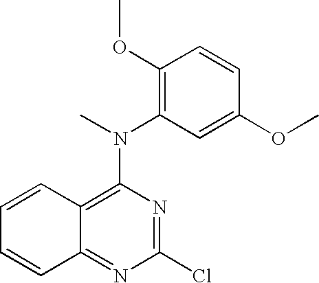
N(C1=C2C(=NC(Cl)=N1)C=CC=C2)(C)C1=C(OC)C=CC(OC)=C1
